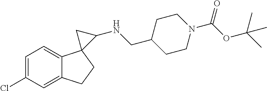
C1(Cl)=CC=C2C(=C1)CCC21C(NCC2CCN(C(OC(C)(C)C)=O)CC2)C1
